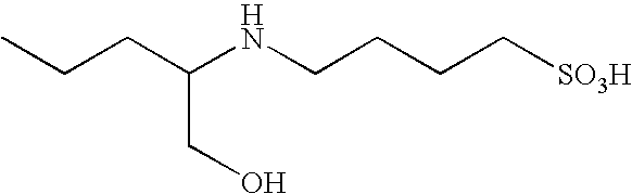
CCCC(NCCCC[SO3H])CO
